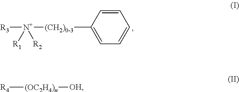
C1=C([(CH2)0-3][N+]([R3])([R1])[R2])C=CC=C1.[R4][(OC2H4)n][OH]
